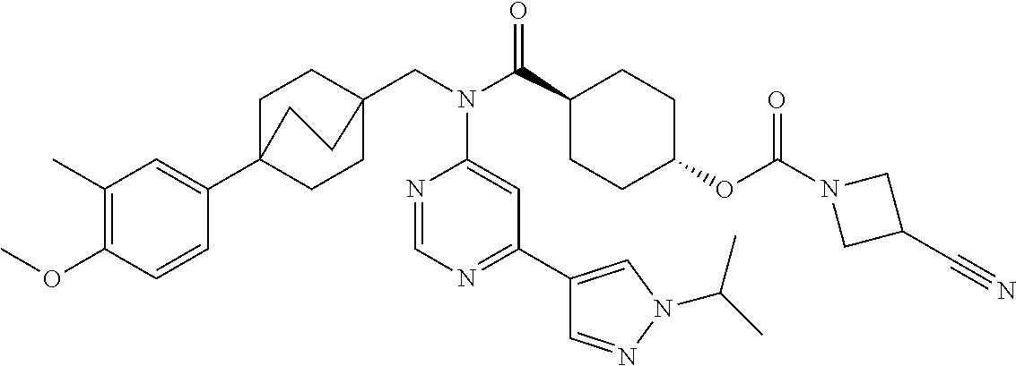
C1(C)=C(OC)C=CC(C23CCC(CN(C(C4CCC(OC(N5CC(C#N)C5)=O)CC4)=O)C4=CC(C5=CN(C(C)C)N=C5)=NC=N4)(CC2)CC3)=C1
